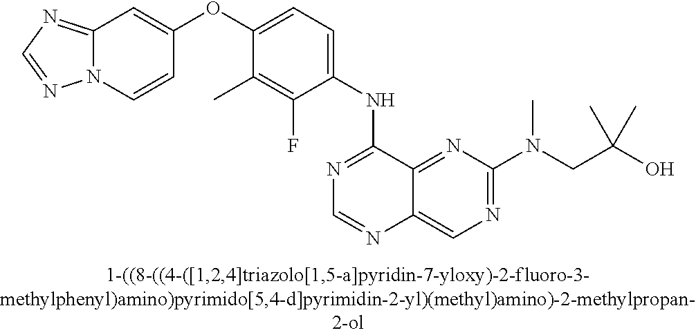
C1(OC2=CC=C(NC3=NC=NC4=CN=C(N(CC(O)(C)C)C)N=C34)C(F)=C2C)=CC2=NC=NN2C=C1
